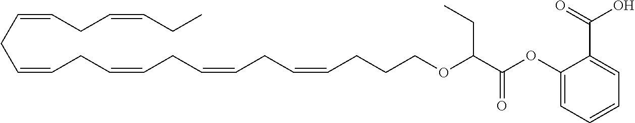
C(=CCC=CCC=CCC=CCC=CCCCOC(C(OC1=CC=CC=C1C(=O)O)=O)CC)CC=CCC
